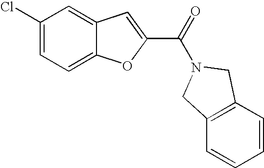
C1(Cl)=CC=C2C(=C1)C=C(C(=O)N1CC3=C(C=CC=C3)C1)O2
